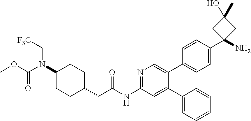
C1(N(C(OC)=O)C[F3C])CCC(CC(NC2=NC=C(C3=CC=C(C4(N)CC(C)(O)C4)C=C3)C(C3=CC=CC=C3)=C2)=O)CC1
